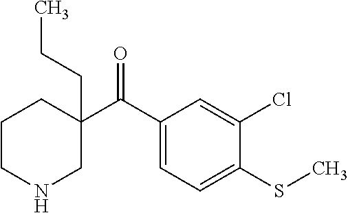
CCCC1(C(C2=CC=C(SC)C(Cl)=C2)=O)CCCNC1
